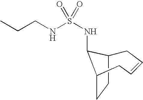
C1C2CCC(C2NS(NCCC)(=O)=O)CC=C1
